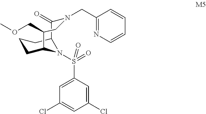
C1CC2N(S(C3=CC(Cl)=CC(Cl)=C3)(=O)=O)C(C1)C(=O)N(CC1=NC=CC=C1)CC2COC
